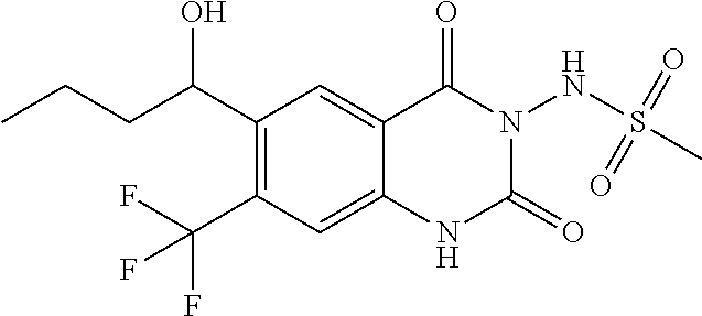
C1(C(CCC)O)=C(C(F)(F)F)C=C2C(=C1)C(=O)N(NS(C)(=O)=O)C(=O)N2
